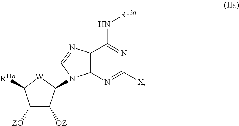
[W]1C(N2C3=C(C(N[R12a])=NC([X])=N3)N=C2)C([OZ])C([ZO])C1[R11a]
